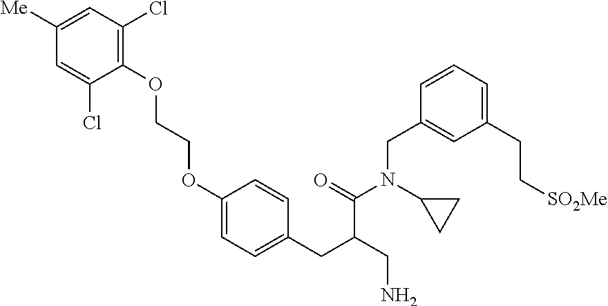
C1(OCCOC2=CC=C(CC(C(N(C3CC3)CC3=CC(CC[SO2Me])=CC=C3)=O)CN)C=C2)=C(Cl)C=C([Me])C=C1Cl
